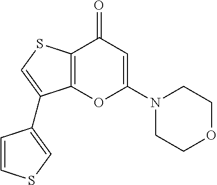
C12=C(SC=C1C1=CSC=C1)C(=O)C=C(N1CCOCC1)O2
